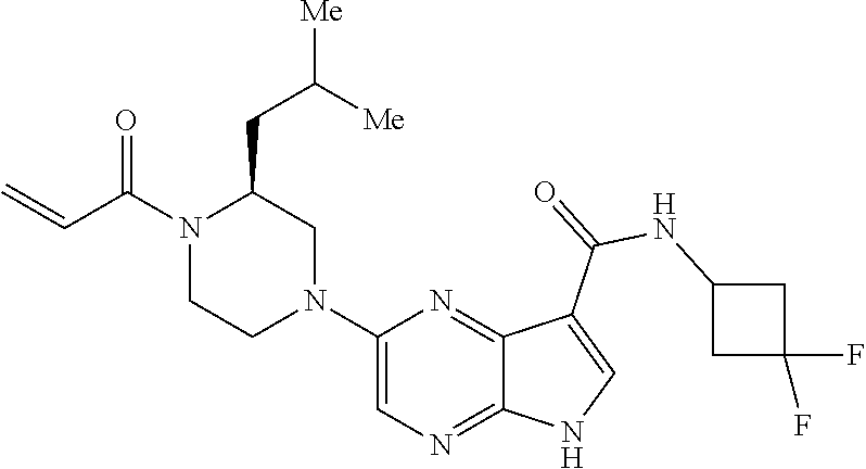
C1(N2CC(CC([Me])[Me])N(C(C=C)=O)CC2)=CN=C2C(=N1)C(C(NC1CC(F)(F)C1)=O)=CN2
